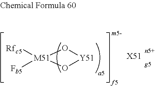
[X51].[Fb5][M51]1([Rfc5])O[Y51]O1
